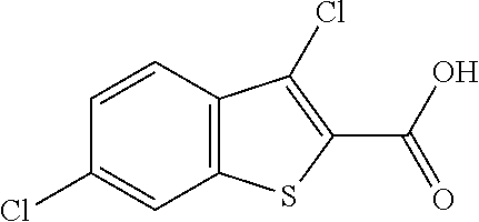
C1=CC2=C(C=C1Cl)SC(C(O)=O)=C2Cl
